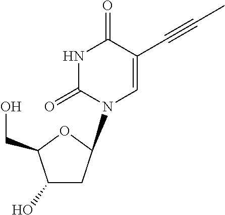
C1(O)CC(N2C=C(C#CC)C(=O)NC2=O)OC1CO
